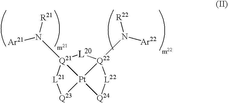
[Q21]12(N([R21])[Ar21])[L20][Q22]3(N([Ar22])[R22])[L22][Q24][Pt]13[Q23][L21]2
